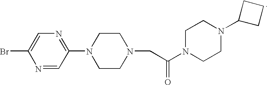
BrC1=CN=C(N2CCN(CC(N3CCN(C4CCC4)CC3)=O)CC2)C=N1
